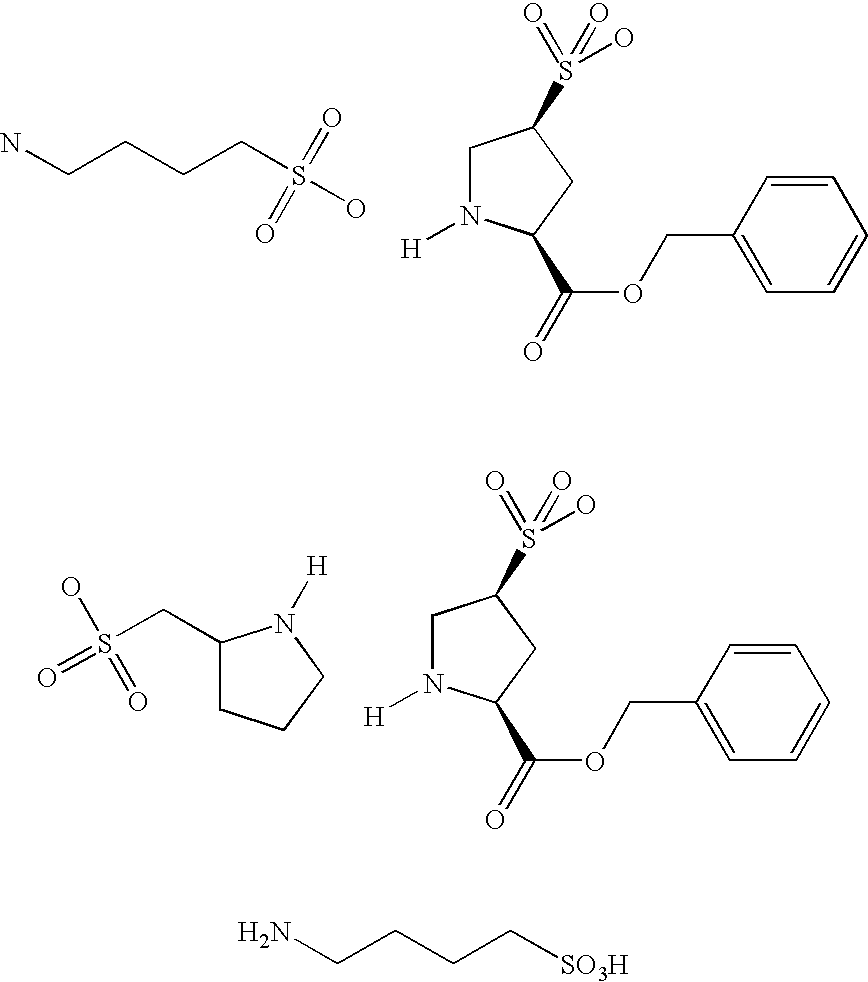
C1(CS(=O)(=O)O)CCCN1[H].C1(COC(=O)C2N([H])CC(S(=O)(O)=O)C2)=CC=CC=C1.NCCCCS(=O)(=O)O.C1(COC(=O)C2N([H])CC(S(=O)(O)=O)C2)=CC=CC=C1.NCCCC[SO3H]
